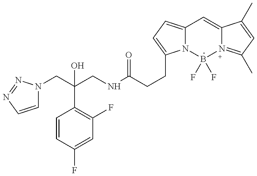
C1=CN=NN1CC(CNC(CCC1=CC=C2N1B(F)(F)N1=C(C)C=C(C)C1=C2)=O)(C1=C(F)C=C(F)C=C1)O
